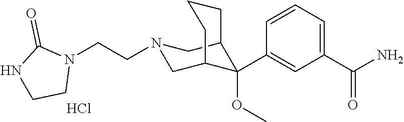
C1(C(N)=O)=CC=CC(C2(OC)C3CN(CCN4C(=O)NCC4)CC2CCC3)=C1.Cl
